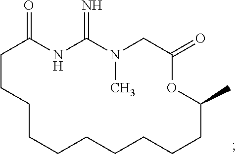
C1CCCCCCCCCC(C)OC(=O)CN(C)C(=N)NC1=O
